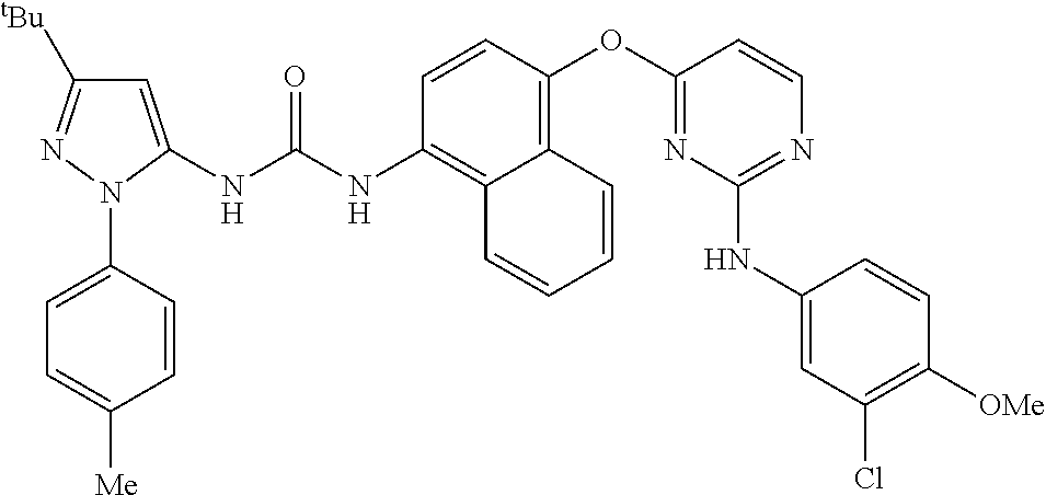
C1=CN=C(NC2=CC(Cl)=C([OMe])C=C2)N=C1OC1=C2C(=C(NC(NC3=CC([tBu])=NN3C3=CC=C([Me])C=C3)=O)C=C1)C=CC=C2
